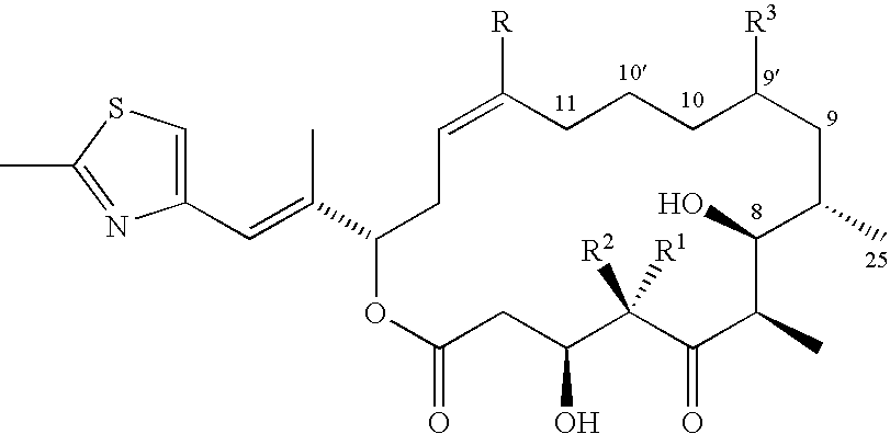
C1=C([R])CCCC([R3])CC(C)C(O)C(C)C(=O)C([R2])([R1])C(O)CC(=O)OC(C(=CC2=CSC(C)=N2)C)C1
